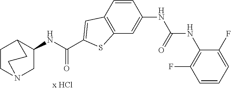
C1(NC(C2=CC3=C(C=C(NC(NC4=C(F)C=CC=C4F)=O)C=C3)S2)=O)CN2CCC1CC2
